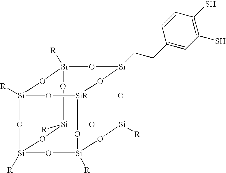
[Si]12([R])O[SiR]3O[Si]4([R])O[Si]([R])(O1)O[Si]1([R])O[Si]([R])(O2)O[Si](CCC2=CC(S)=C(S)C=C2)(O3)O[Si]([R])(O4)O1
